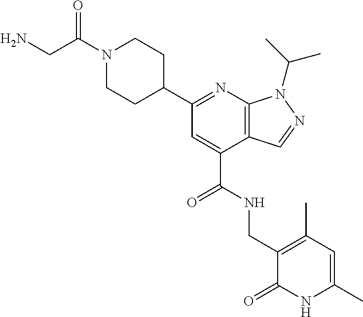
C1N(C(=O)CN)CCC(C2=NC3=C(C(C(=O)NCC4=C(C)C=C(C)NC4=O)=C2)C=NN3C(C)C)C1
